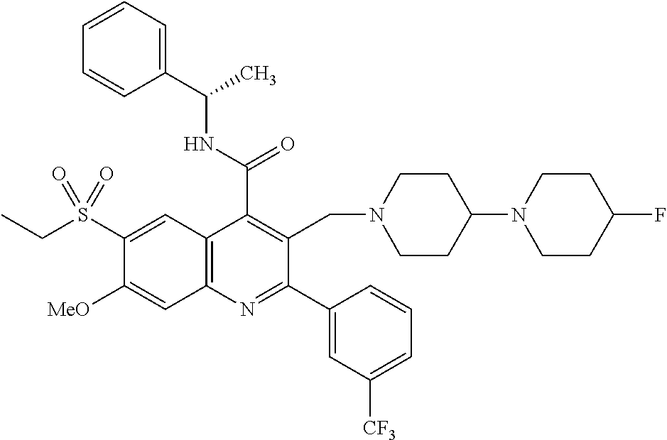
C1(C(=O)NC(C)C2=CC=CC=C2)=C(CN2CCC(N3CCC(F)CC3)CC2)C(C2=CC([CF3])=CC=C2)=NC2=C1C=C(S(CC)(=O)=O)C([OMe])=C2
